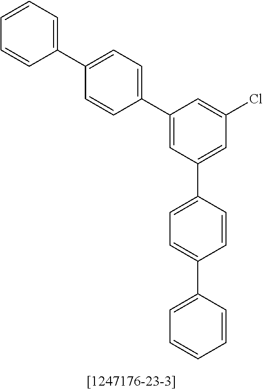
C1(C2=CC(C3=CC=C(C4=CC=CC=C4)C=C3)=CC(Cl)=C2)=CC=C(C2=CC=CC=C2)C=C1
